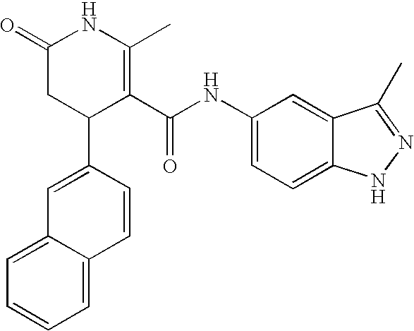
C1=C(C2C(C(NC3=CC=C4C(=C3)C(C)=NN4)=O)=C(C)NC(=O)C2)C=CC2=CC=CC=C12
